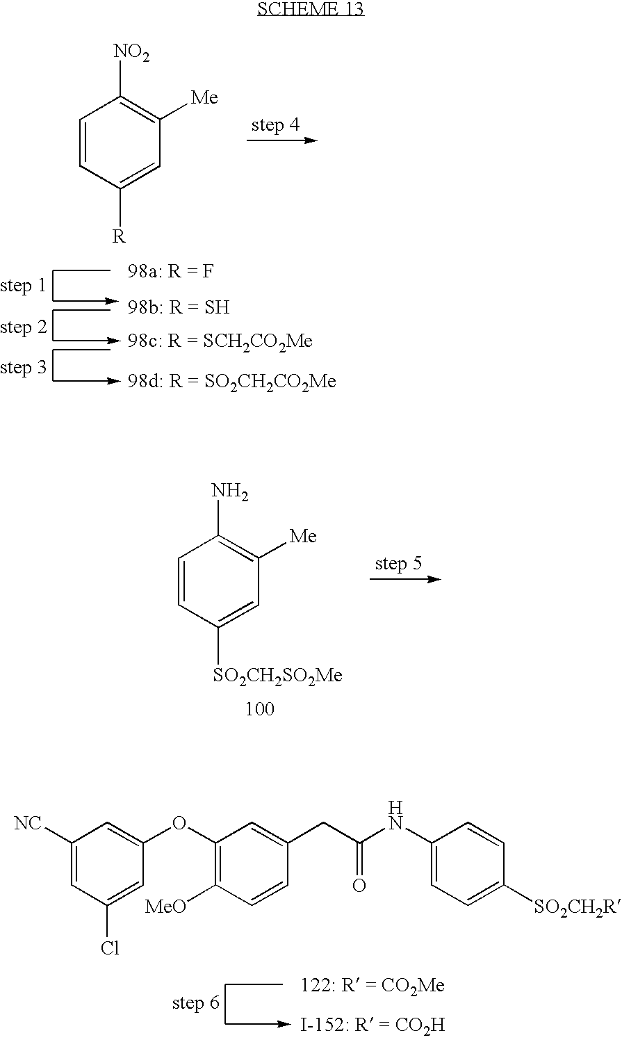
C1=CC([R])=CC([Me])=C1[NO2].C1=CC([SO2CH2SO2Me])=CC([Me])=C1N.C1(Cl)=CC(OC2=C([MeO])C=CC(CC(NC3=CC=C([SO2CH2R])C=C3)=O)=C2)=CC([NC])=C1
